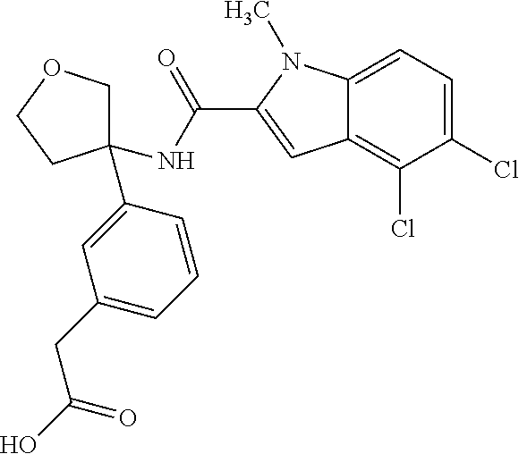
C1(CC(=O)O)=CC=CC(C2(NC(=O)C3=CC4=C(Cl)C(Cl)=CC=C4N3C)COCC2)=C1
